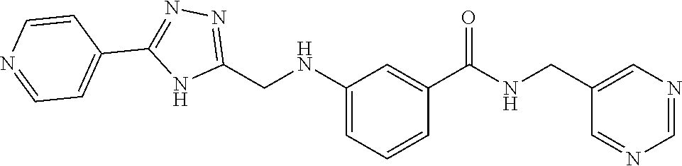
C1(CNC(C2=CC(NCC3=NN=C(C4=CC=NC=C4)N3)=CC=C2)=O)=CN=CN=C1
